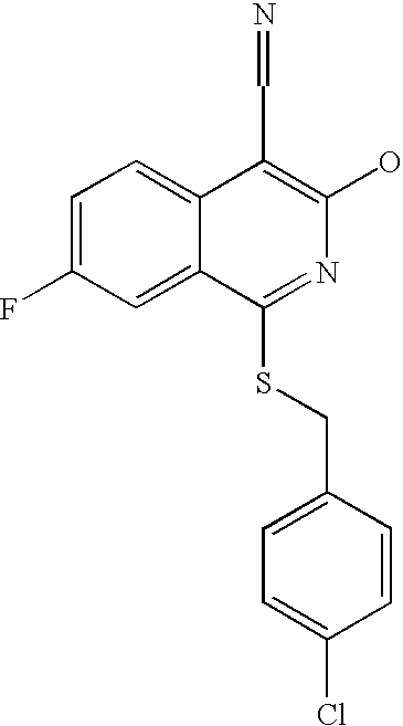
C1=C(F)C=C2C(=C1)C(C=N)=C(O)N=C2SCC1=CC=C(Cl)C=C1
